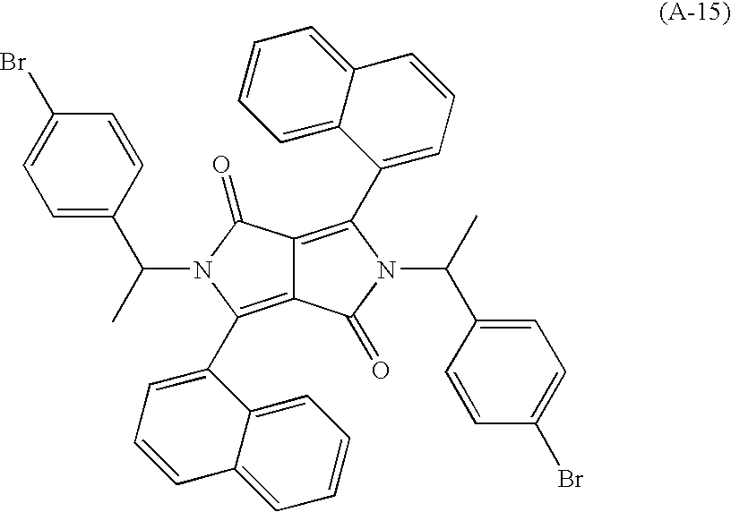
C12=C(C3=CC=CC4=CC=CC=C34)N(C(C3=CC=C(Br)C=C3)C)C(=O)C1=C(C1=CC=CC3=CC=CC=C13)N(C(C1=CC=C(Br)C=C1)C)C2=O
